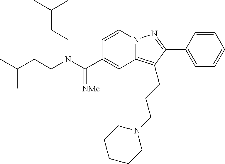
CC(CCN(C(C1=CC2=C(CCCN3CCCCC3)C(C3=CC=CC=C3)=NN2C=C1)=[NMe])CCC(C)C)C
